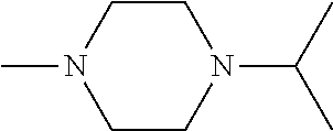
CN1CCN(C(C)C)CC1
